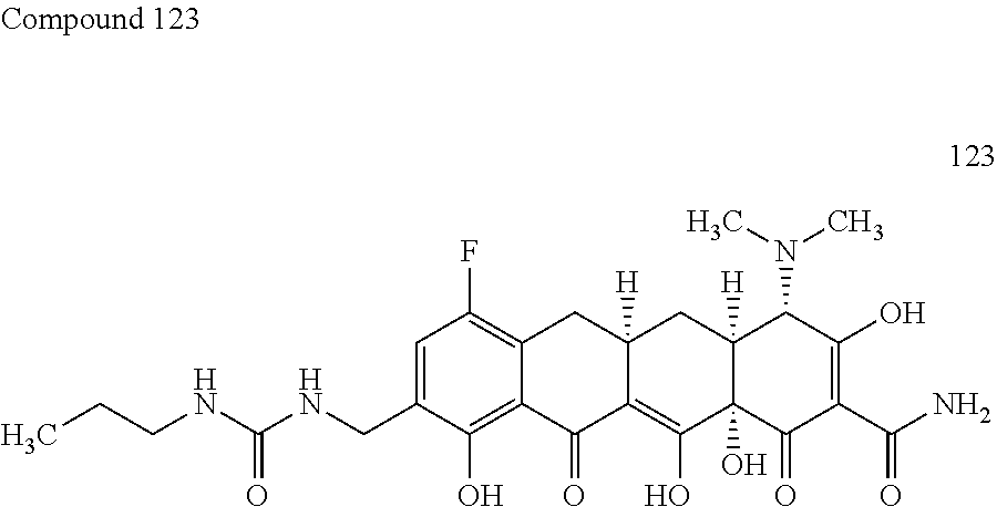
C12=C(F)C=C(CNC(NCCC)=O)C(O)=C1C(=O)C1=C(O)C3(O)C([H])(CC1([H])C2)C(N(C)C)C(O)=C(C(N)=O)C3=O
